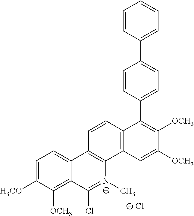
[Cl-].C1=CC(C2=C([OCH3])C([OCH3])=CC3=C2C=CC2=C3[N+](C)=C(Cl)C3=C([OCH3])C([H3CO])=CC=C23)=CC=C1C1=CC=CC=C1
